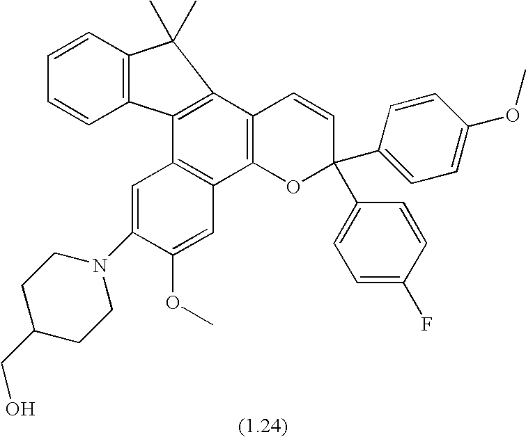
C1=C(N2CCC(CO)CC2)C(OC)=CC2=C1C1=C(C3=C2OC(C2=CC=C(OC)C=C2)(C2=CC=C(F)C=C2)C=C3)C(C)(C)C2=C1C=CC=C2
